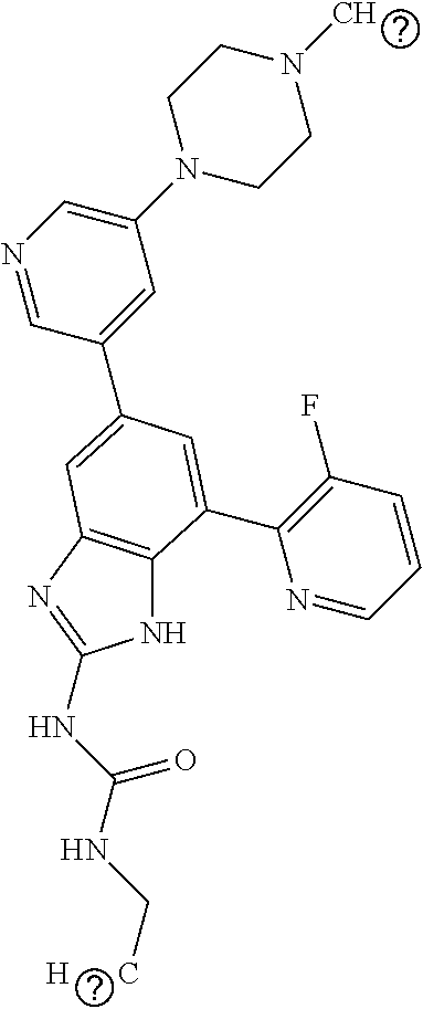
N1C2=C(N=C1NC(NC[H      C])=O)C=C(C1=CC(N3CCN(C)CC3)=CN=C1)C=C2C1=C(F)C=CC=N1
